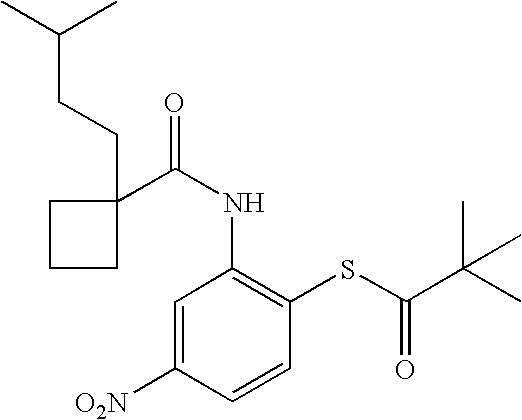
C(NC1=C(SC(=O)C(C)(C)C)C=CC([O2N])=C1)(=O)C1(CCC(C)C)CCC1
